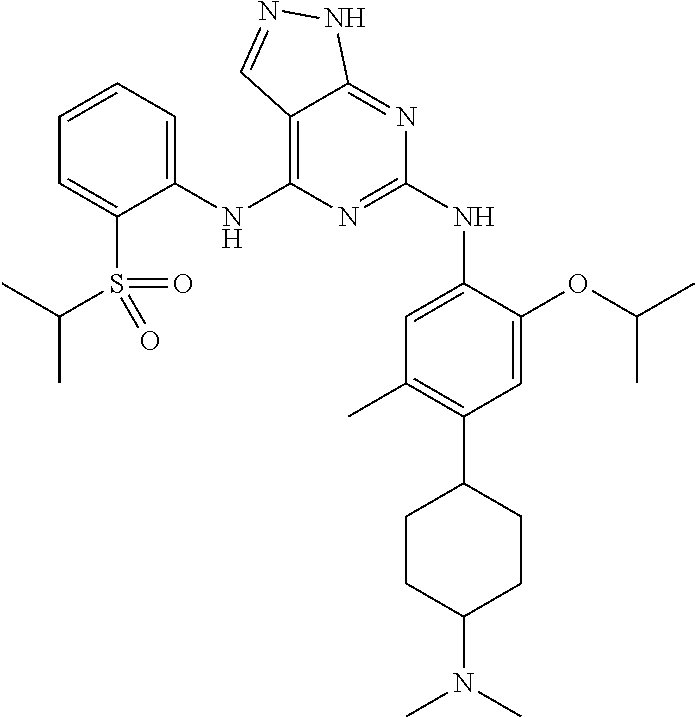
C1(NC2=C3C(=NC(NC4=CC(C)=C(C5CCC(N(C)C)CC5)C=C4OC(C)C)=N2)NN=C3)=CC=CC=C1S(C(C)C)(=O)=O
